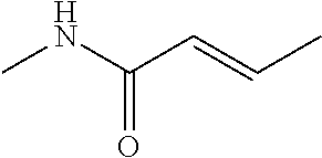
CNC(C=CC)=O
